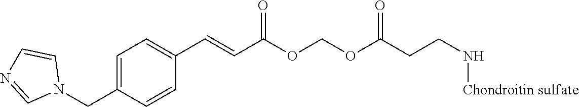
N1(CC2=CC=C(C=CC(OCOC(CCN[Chondroitin sulfate])=O)=O)C=C2)C=CN=C1
